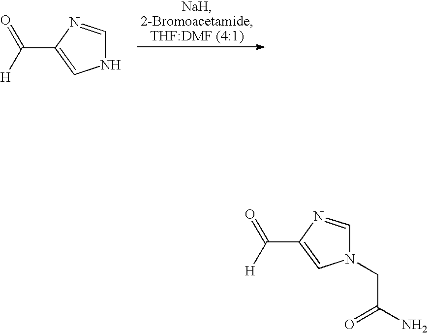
N1C=NC(C(=O)[H])=C1.N1(CC(=O)N)C=NC(C(=O)[H])=C1
